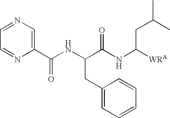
C(=O)(C1=CN=CC=N1)NC(C(NC([WRA])CC(C)C)=O)CC1=CC=CC=C1
